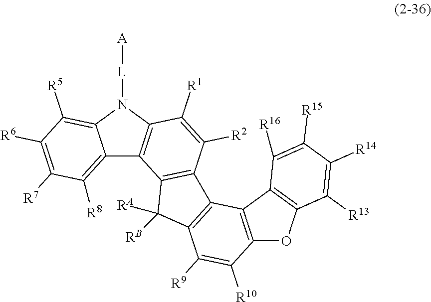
C1([R1])=C([R2])C2=C(C3=C1N([L][A])C1=C([R5])C([R6])=C([R7])C([R8])=C31)C([RA])([RB])C1=C2C2=C(C([R10])=C1[R9])OC1=C2C([R16])=C([R15])C([R14])=C1[R13]
